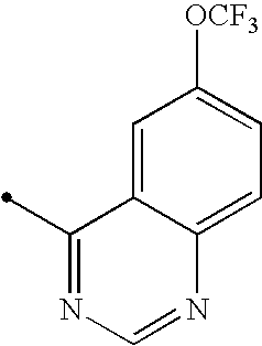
C1(C)=NC=NC2=CC=C([OCF3])C=C12
